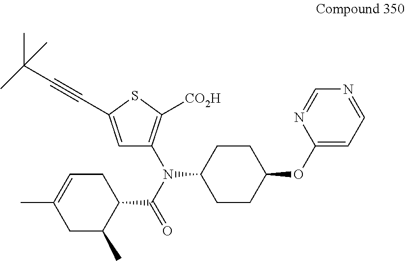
C1=C(C#CC(C)(C)C)SC([CO2H])=C1N(C(=O)C1CC=C(C)CC1C)C1CCC(OC2=CC=NC=N2)CC1
